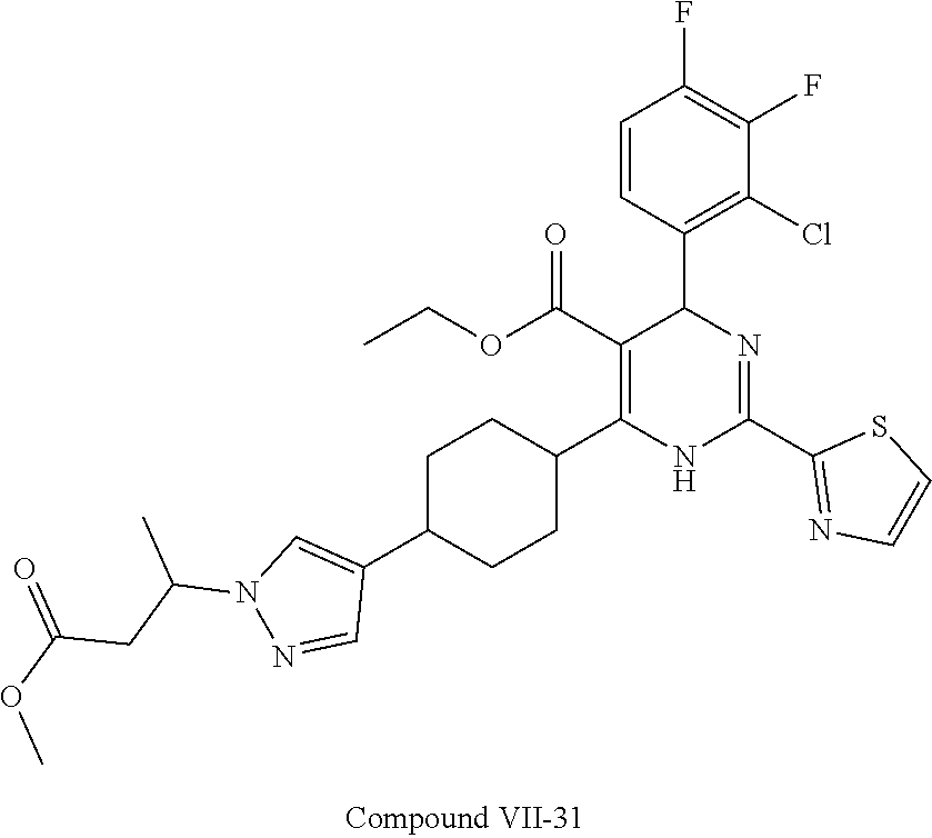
C1(F)=C(F)C=CC(C2N=C(C3=NC=CS3)NC(C3CCC(C4=CN(C(CC(OC)=O)C)N=C4)CC3)=C2C(OCC)=O)=C1Cl
